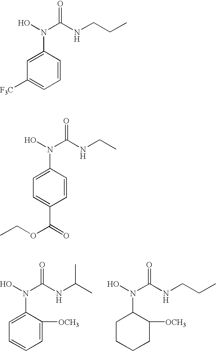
C1=C(N(O)C(NCCC)=O)C=CC=C1[F3C].C1=C(N(O)C(NCC)=O)C=CC(C(OCC)=O)=C1.C1=C(N(O)C(NC(C)C)=O)C([OCH3])=CC=C1.C1CCCC([OCH3])C1N(O)C(NCCC)=O
